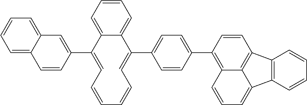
C1=CC=C(C2=CC3=CC=CC=C3C=C2)C2=CC=CC=C2C(C2=CC=C(C3=C4C5=C(C6=C(C5=CC=C4)C=CC=C6)C=C3)C=C2)=CC=C1
